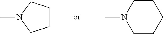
C1CCN(C)C1.C1CN(C)CCC1
